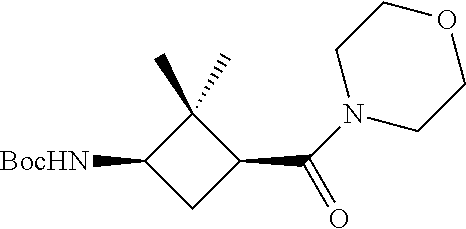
C1([BocHN])CC(C(=O)N2CCOCC2)C1(C)C
